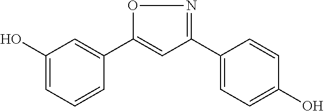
C1(O)=CC=CC(C2=CC(C3=CC=C(O)C=C3)=NO2)=C1
